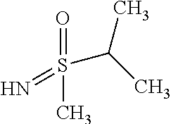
O=S(C)(=N)C(C)C
